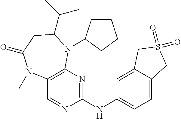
C12=CC=C(NC3=NC4=C(C=N3)N(C)C(=O)CC(C(C)C)N4C3CCCC3)C=C1CS(=O)(=O)C2
